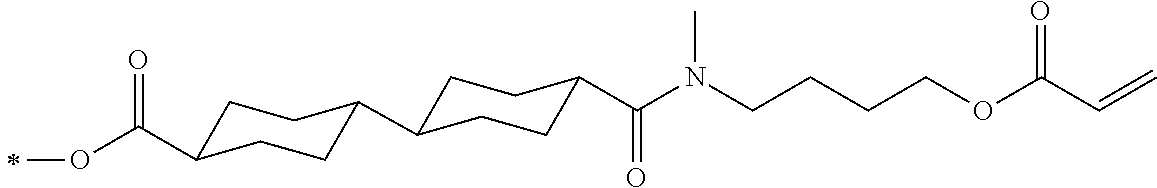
C1C(C(OC)=O)CCC(C2CCC(C(N(CCCCOC(C=C)=O)C)=O)CC2)C1
